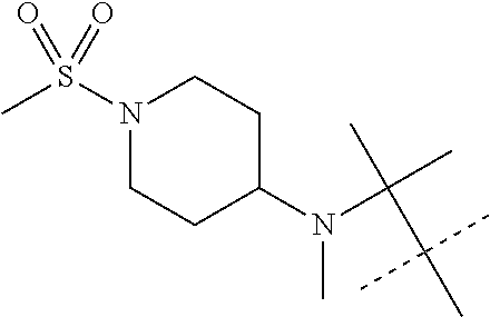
N1(S(C)(=O)=O)CCC(N(C(C)(C)C(C)(C)C)C)CC1
